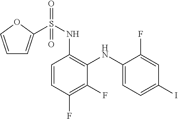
C1=CC(F)=C(F)C(NC2=CC=C(I)C=C2F)=C1NS(=O)(=O)C1=CC=CO1
